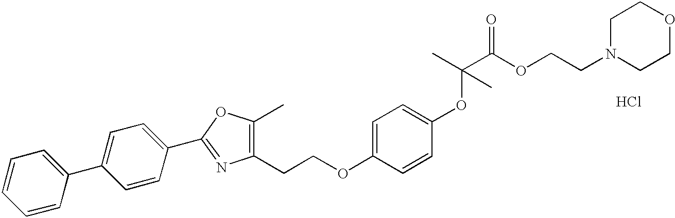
C1=CC(C2=CC=C(C3=NC(CCOC4=CC=C(OC(C(OCCN5CCOCC5)=O)(C)C)C=C4)=C(C)O3)C=C2)=CC=C1.Cl
